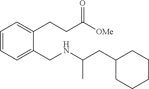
C1=C(CCC([OMe])=O)C(CNC(CC2CCCCC2)C)=CC=C1
